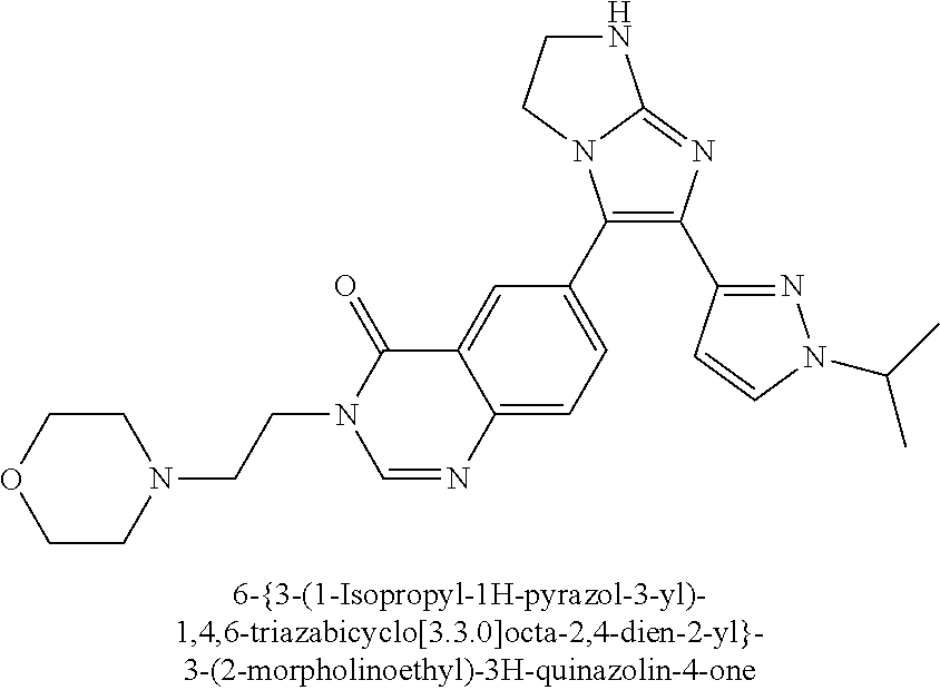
C1(C2=CC=C3C(=C2)C(=O)N(CCN2CCOCC2)C=N3)=C(C2=NN(C(C)C)C=C2)N=C2N1CCN2
